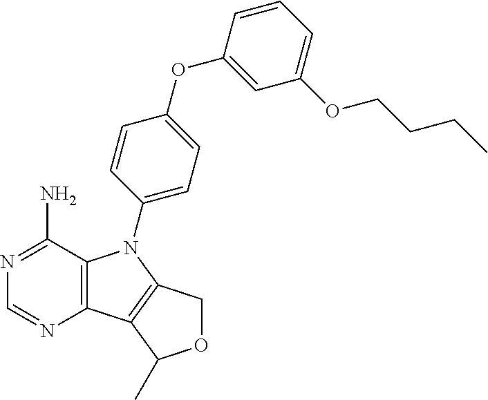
C12=C(C(N)=NC=N1)N(C1=CC=C(OC3=CC(OCCCC)=CC=C3)C=C1)C1=C2C(C)OC1
